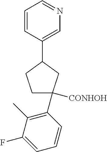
C1=CC(C2CCC([CONHOH])(C3=C(C)C(F)=CC=C3)C2)=CN=C1
